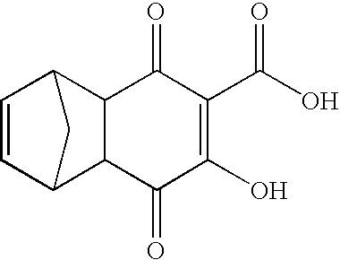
C1=CC2C3C(C1C2)C(=O)C(O)=C(C(O)=O)C3=O
